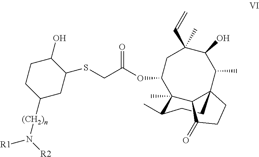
C1(SCC(OC2CC(C=C)(C)C(O)C(C)C34CCC(C)C2(C)C3C(=O)CC4)=O)C(O)CCC([(CH2)n]N([R1])[R2])C1
